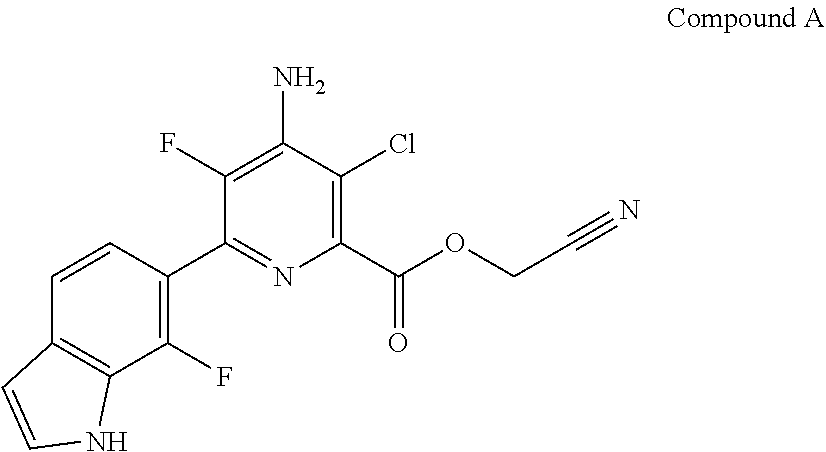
C1(F)=C(N)C(Cl)=C(C(OCC#N)=O)N=C1C1=C(F)C2=C(C=C1)C=CN2
